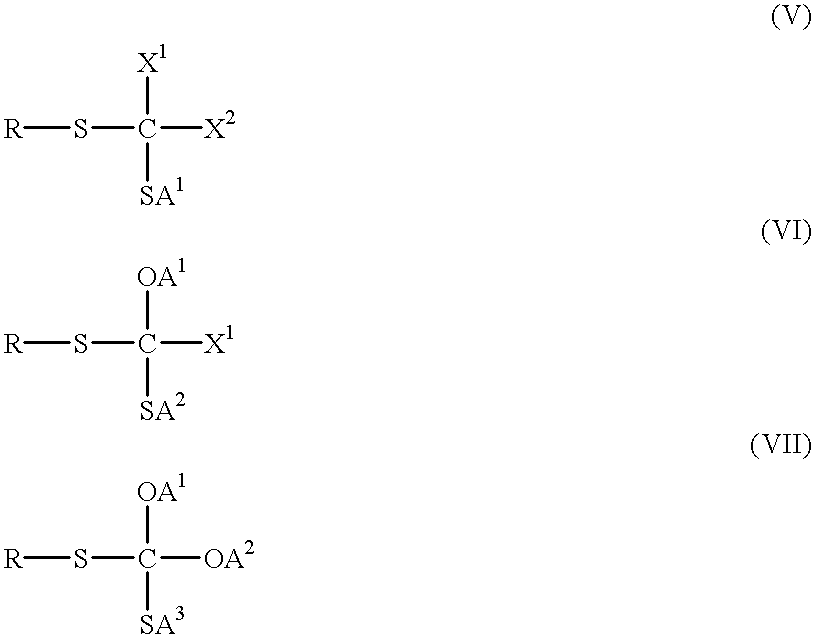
[R]SC([X2])([X1])[SA1].[R]SC([X1])([OA1])[SA2].[R]SC([OA2])([OA1])[SA3]
